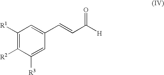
C1([R1])=C([R2])C([R3])=CC(C=CC([H])=O)=C1
